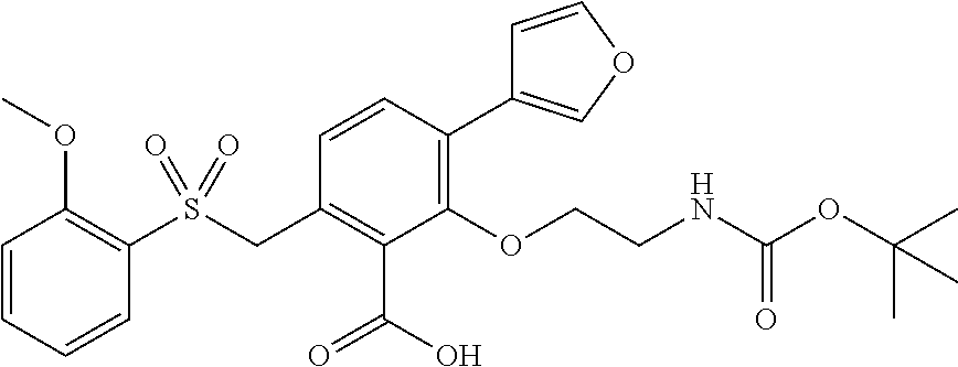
C1=CC=CC(S(CC2=C(C(O)=O)C(OCCNC(OC(C)(C)C)=O)=C(C3=COC=C3)C=C2)(=O)=O)=C1OC
